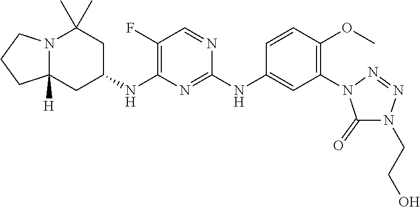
N12C([H])(CC(NC3=C(F)C=NC(NC4=CC(N5C(=O)N(CCO)N=N5)=C(OC)C=C4)=N3)CC1(C)C)CCC2
